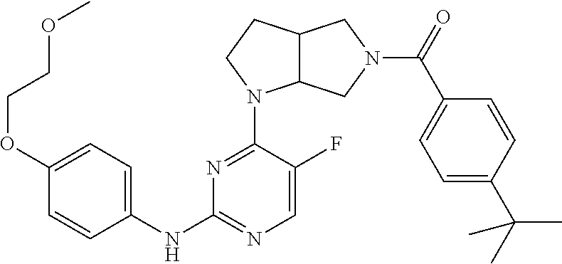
C1(NC2=NC=C(F)C(N3C4C(CC3)CN(C(=O)C3=CC=C(C(C)(C)C)C=C3)C4)=N2)=CC=C(OCCOC)C=C1
